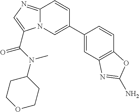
C1(C2=CN3C(=NC=C3C(=O)N(C3CCOCC3)C)C=C2)=CC2=C(C=C1)OC(N)=N2
